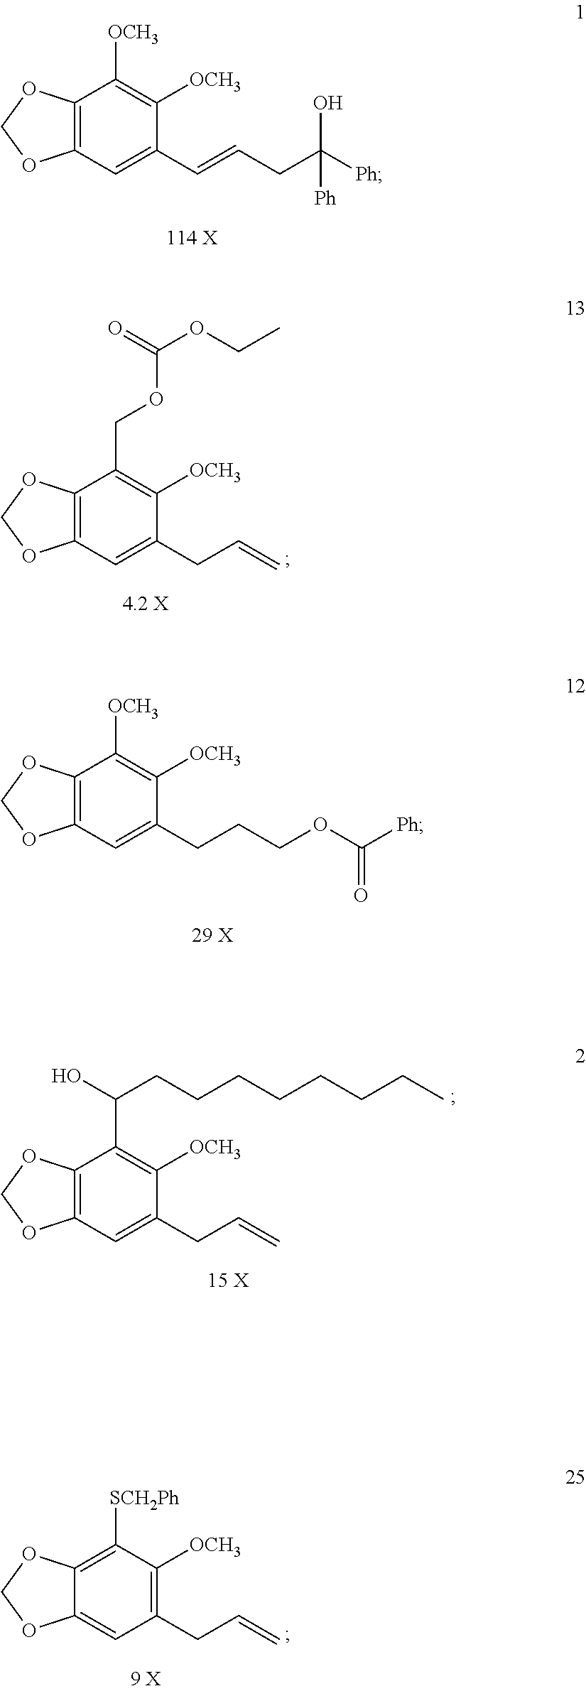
C1(C=CCC([Ph])(O)[Ph])=CC2=C(C([OCH3])=C1[OCH3])OCO2.C1(CC=C)=CC2=C(C(COC(OCC)=O)=C1[OCH3])OCO2.C1(CCCOC([Ph])=O)=CC2=C(C([OCH3])=C1[OCH3])OCO2.C1(CC=C)=CC2=C(C(C(CCCCCCCC)O)=C1[OCH3])OCO2.C1(CC=C)=C([OCH3])C([SCH2Ph])=C2C(=C1)OCO2
